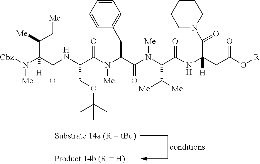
C(NC(C(N(C(C(N(C(C(NC(CC(O[R])=O)(C(N1CCCCC1)=O)[H])=O)C([Me])[Me])[Me])=O)CC1=CC=CC=C1)[Me])=O)COC(C)(C)C)(C(N([Cbz])[Me])(C([Me])C[Me])[H])=O
